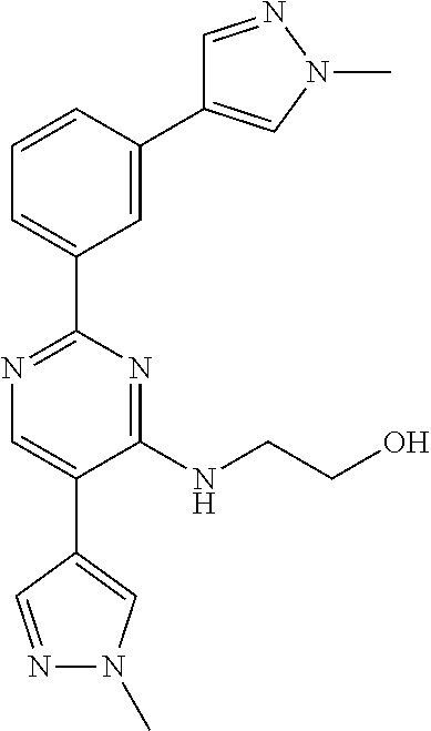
N1=C(C2=CC=CC(C3=CN(C)N=C3)=C2)N=C(NCCO)C(C2=CN(C)N=C2)=C1
